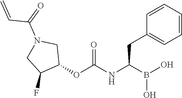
C1=CC=CC=C1CC(B(O)O)NC(=O)OC1CN(C(=O)C=C)CC1F
